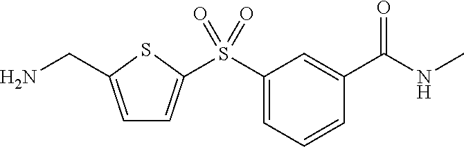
C1=C(CN)SC(S(C2=CC=CC(C(NC)=O)=C2)(=O)=O)=C1
